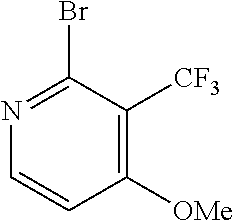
C1([OMe])=C([CF3])C(Br)=NC=C1
